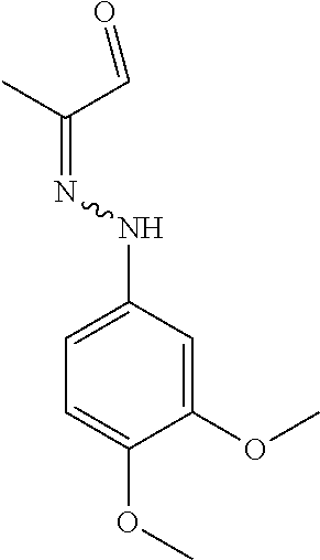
C1=C(NN=C(C)C=O)C=C(OC)C(OC)=C1
